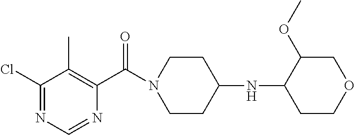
C1(Cl)=NC=NC(C(=O)N2CCC(NC3CCOCC3OC)CC2)=C1C
